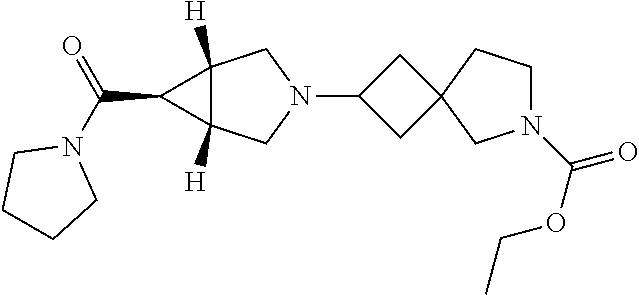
C1C(N2CC3([H])C([H])(C2)C3C(N2CCCC2)=O)CC12CN(C(OCC)=O)CC2
